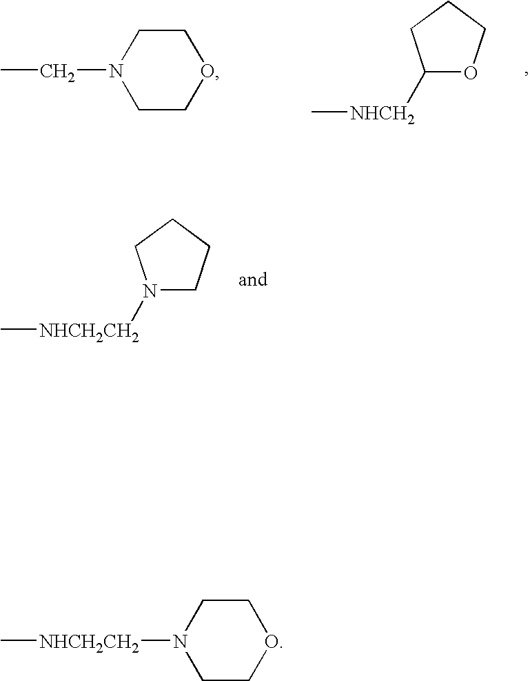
N1([NHCH2CH2]C)CCCC1.C1COCCN1CC.[NHCH2](C)C1OCCC1.C1COCCN1[NHCH2CH2]C
